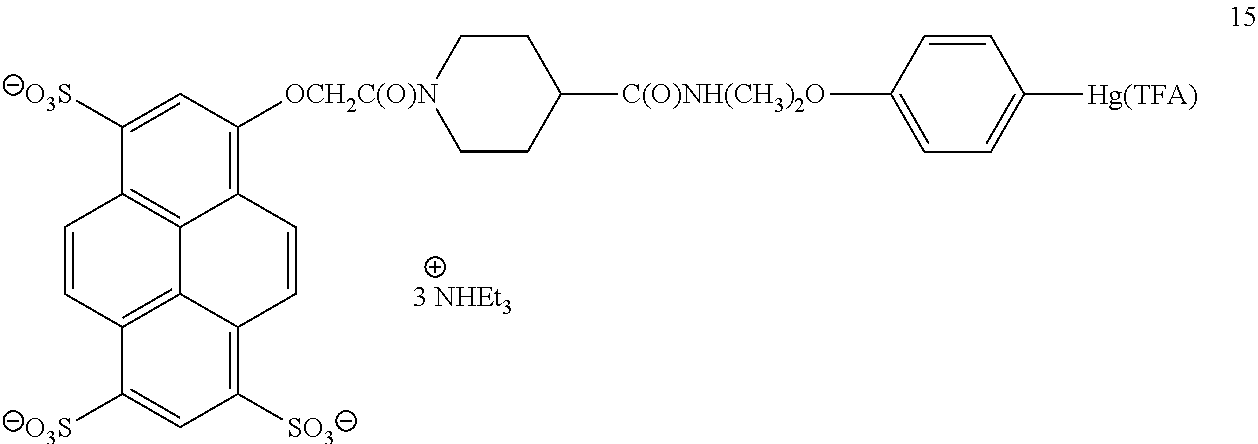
C12=C([OCH2C(O)N]3CCC([C(O)NH(CH3)2O]C4=CC=C([Hg(TFA)])C=C4)CC3)C=C([O3S])C3=C1C1=C(C=C3)C([O3S])=CC([SO3])=C1C=C2
